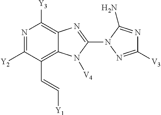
N1=C([Y2])C(C=C[Y1])=C2C(=C1[Y3])N=C(N1N=C([V3])N=C1N)N2[V4]
